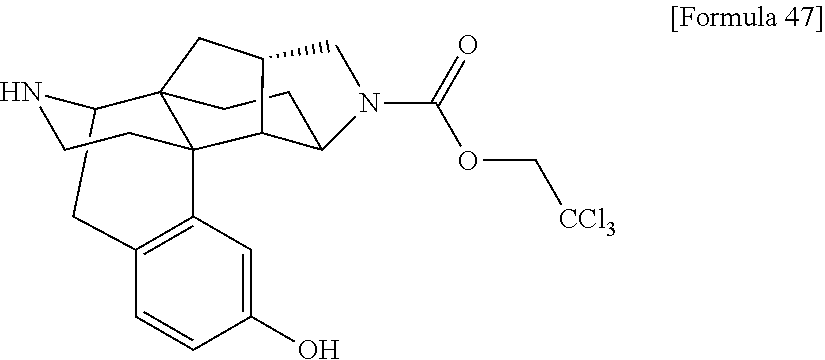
C1C2NCCC3(C4=C1C=CC(O)=C4)C21CC2C3C(CC1)N(C(=O)OC[CCl3])C2
